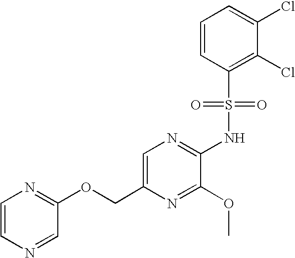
C1=C(COC2=NC=CN=C2)N=C(OC)C(NS(C2=C(Cl)C(Cl)=CC=C2)(=O)=O)=N1
